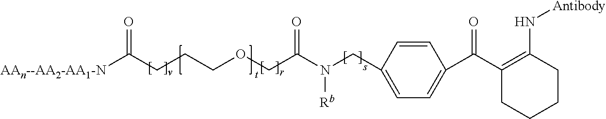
C1=CC(CN(C(COCCCC([AAn--AA2-AA1-N])=O)=O)[Rb])=CC=C1C(C1=C(N[Antibody])CCCC1)=O
